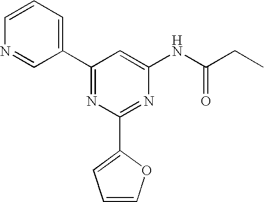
C1(C2=CC=CN=C2)=NC(C2=CC=CO2)=NC(NC(CC)=O)=C1
